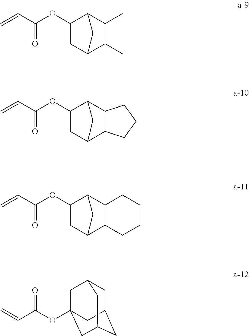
C(=O)(C=C)OC1CC2C(C)C(C)C1C2.C(=O)(C=C)OC1CC2C3C(C1C2)CCC3.C(=O)(C=C)OC1CC2C3C(C1C2)CCCC3.O=C(OC12CC3CC(CC(C1)C3)C2)C=C
